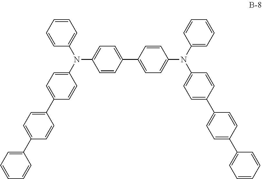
N(C1=CC=C(C2=CC=C(N(C3=CC=CC=C3)C3=CC=C(C4=CC=C(C5=CC=CC=C5)C=C4)C=C3)C=C2)C=C1)(C1=CC=C(C2=CC=C(C3=CC=CC=C3)C=C2)C=C1)C1=CC=CC=C1
